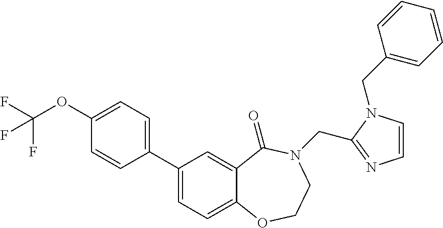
C1=C2C(=CC(C3=CC=C(OC(F)(F)F)C=C3)=C1)C(=O)N(CC1=NC=CN1CC1=CC=CC=C1)CCO2
